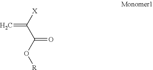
C=C([X])C(O[R])=O
